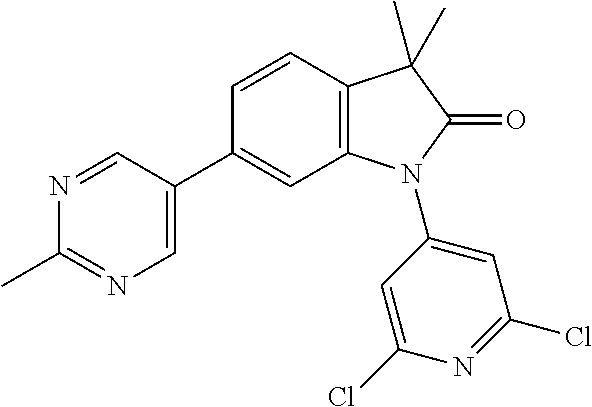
C12=C(C=CC(C3=CN=C(C)N=C3)=C1)C(C)(C)C(=O)N2C1=CC(Cl)=NC(Cl)=C1
